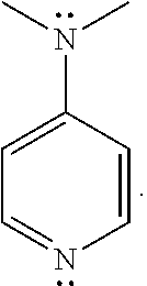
C1=CC(N(C)C)=CC=N1
